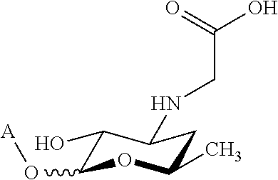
C1(O)C(O[A])OC(C)CC1NCC(O)=O
